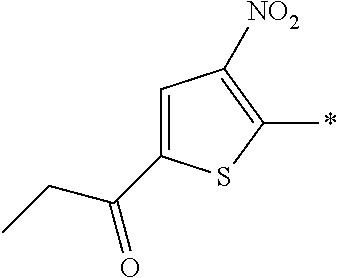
C1=C(C(CC)=O)SC(*)=C1[NO2]
